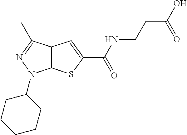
C(NC(=O)C1=CC2=C(S1)N(C1CCCCC1)N=C2C)CC(O)=O
